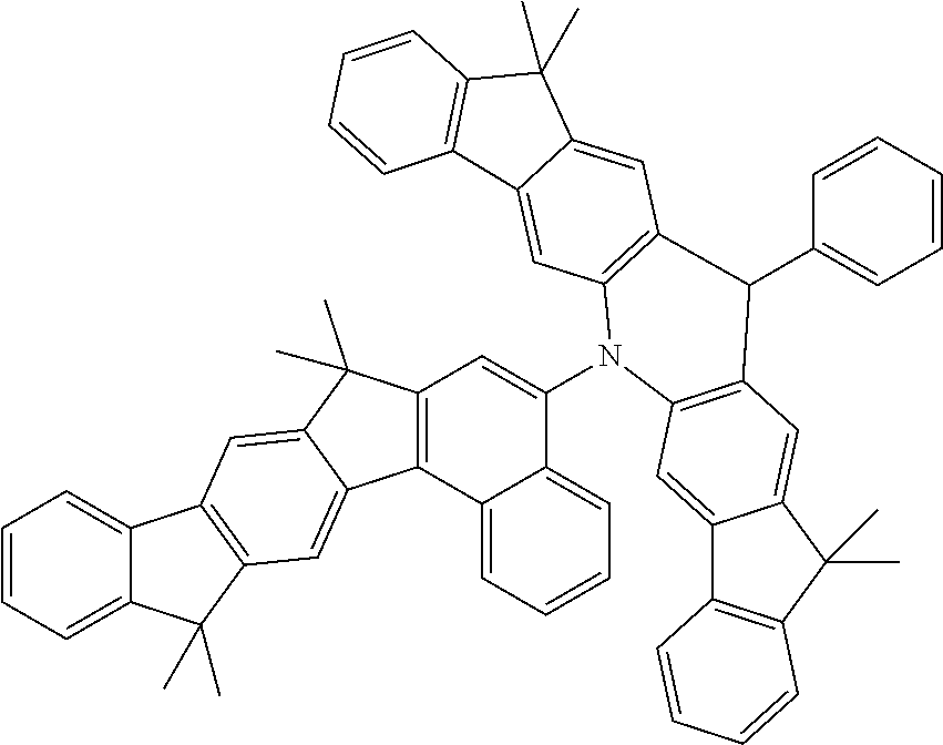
C12=CC=CC=C1C(C)(C)C1=C2C=C2C(C)(C)C3=C(C2=C1)C1=CC=CC=C1C(N1C2=C(C=C4C(=C2)C2=C(C4(C)C)C=CC=C2)C(C2=CC=CC=C2)C2=C1C=C1C4=C(C(C)(C)C1=C2)C=CC=C4)=C3
